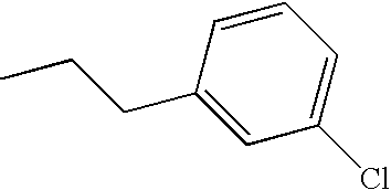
C1(CCC)=CC(Cl)=CC=C1
